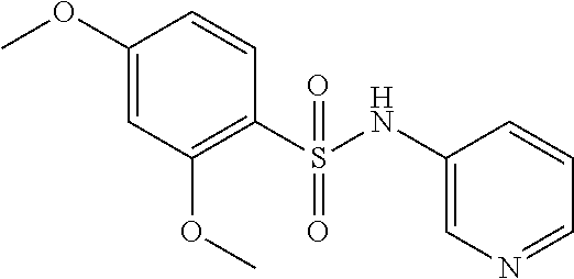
C1(OC)=CC(OC)=C(S(=O)(=O)NC2=CN=CC=C2)C=C1
